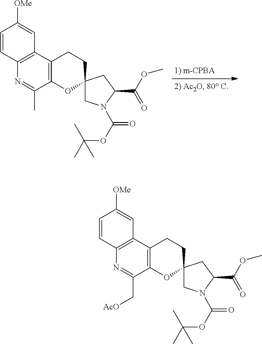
C1=CC2=C(C=C1[OMe])C1=C(C(C)=N2)OC2(CC1)CN(C(OC(C)(C)C)=O)C(C(OC)=O)C2.C1=CC2=C(C=C1[OMe])C1=C(C(C[AcO])=N2)OC2(CC1)CN(C(OC(C)(C)C)=O)C(C(OC)=O)C2
